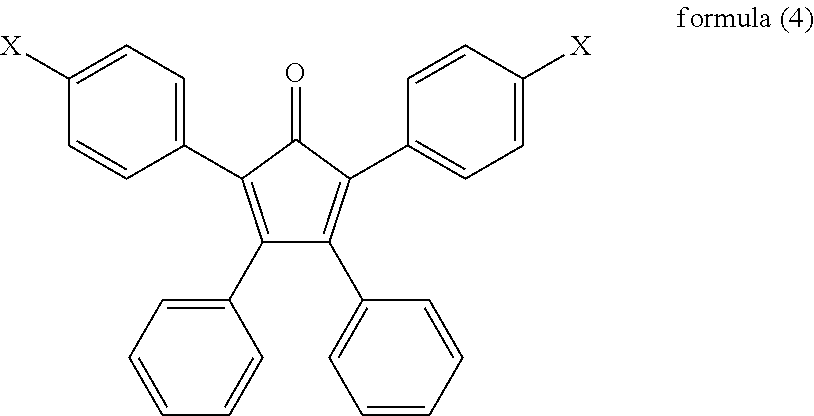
C1([X])=CC=C(C2=C(C3=CC=CC=C3)C(C3=CC=CC=C3)=C(C3=CC=C([X])C=C3)C2=O)C=C1
